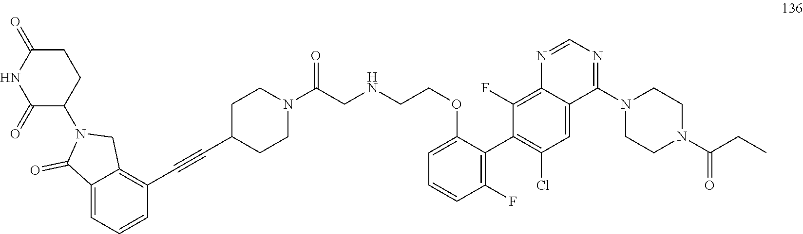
C12=CC=CC(C#CC3CCN(C(CNCCOC4=CC=CC(F)=C4C4=C(Cl)C=C5C(=C4F)N=CN=C5N4CCN(C(CC)=O)CC4)=O)CC3)=C1CN(C1CCC(=O)NC1=O)C2=O
